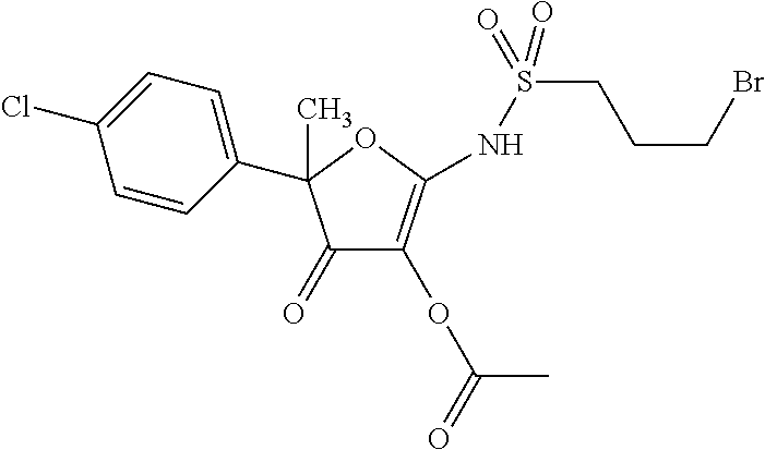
C1=CC(C2(C)C(=O)C(OC(=O)C)=C(NS(=O)(CCCBr)=O)O2)=CC=C1Cl
